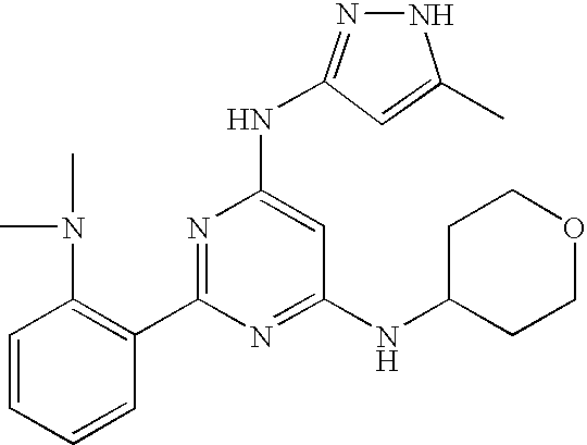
C1=CC=CC(C2=NC(NC3=NNC(C)=C3)=CC(NC3CCOCC3)=N2)=C1N(C)C.[H]
